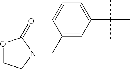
C1=C(C(C)(C)C)C=C(CN2CCOC2=O)C=C1
